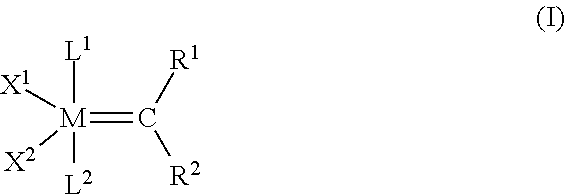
[M](=C([R2])[R1])([L1])([X1])([L2])[X2]
